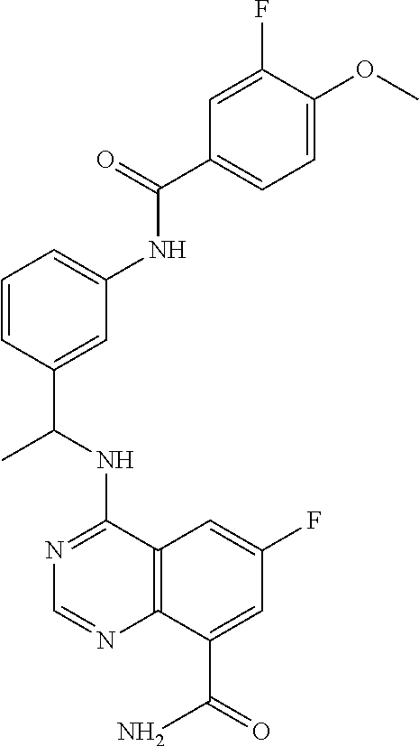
C1(NC(C)C2=CC(NC(=O)C3=CC=C(OC)C(F)=C3)=CC=C2)=NC=NC2=C1C=C(F)C=C2C(=O)N
